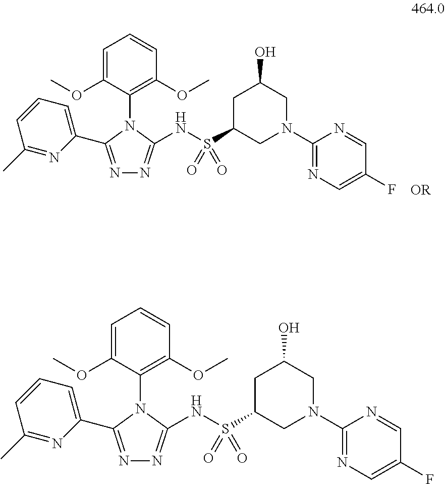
N1=C(C2=CC=CC(C)=N2)N(C2=C(OC)C=CC=C2OC)C(NS(C2CC(O)CN(C3=NC=C(F)C=N3)C2)(=O)=O)=N1.N1=C(C2=CC=CC(C)=N2)N(C2=C(OC)C=CC=C2OC)C(NS(C2CC(O)CN(C3=NC=C(F)C=N3)C2)(=O)=O)=N1
